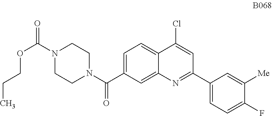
C1=C(C(N2CCN(C(=O)OCCC)CC2)=O)C=C2C(=C1)C(Cl)=CC(C1=CC=C(F)C([Me])=C1)=N2
